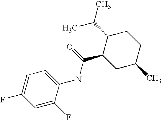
C1(NC(C2CC(C)CCC2C(C)C)=O)=CC=C(F)C=C1F
